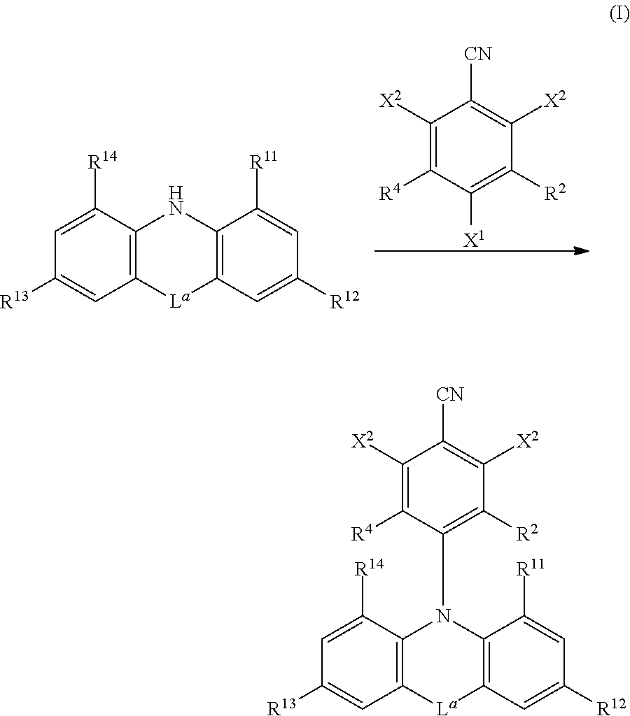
C1([X2])=C([R4])C([X1])=C([R2])C([X2])=C1[CN].C12=C([La]C3=C(N1)C([R11])=CC([R12])=C3)C=C([R13])C=C2[R14].C12=C([La]C3=C(N1C1=C([R2])C([X2])=C([CN])C([X2])=C1[R4])C([R11])=CC([R12])=C3)C=C([R13])C=C2[R14]
